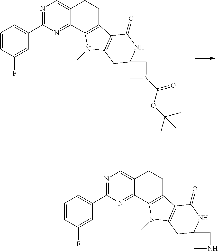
C1(C2=CC=CC(F)=C2)=NC=C2C(=N1)C1=C(CC2)C2=C(N1C)CC1(NC2=O)CN(C(OC(C)(C)C)=O)C1.C1(C2=CC=CC(F)=C2)=NC=C2C(=N1)C1=C(CC2)C2=C(N1C)CC1(NC2=O)CNC1
